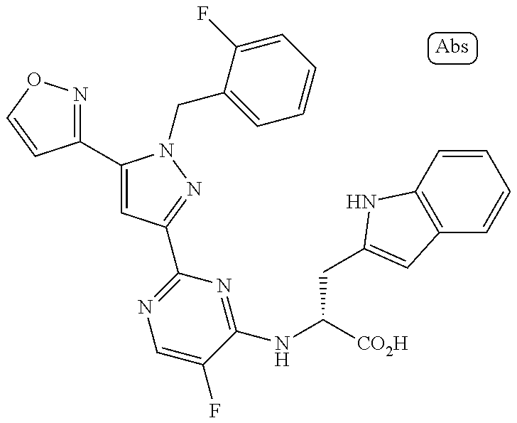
C1(C2=CC(C3=NC=C(F)C(NC(CC4=CC5=C(C=CC=C5)N4)[CO2H])=N3)=NN2CC2=CC=CC=C2F)=NOC=C1
